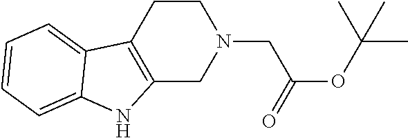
C12=C(CCN(CC(OC(C)(C)C)=O)C1)C1=CC=CC=C1N2
